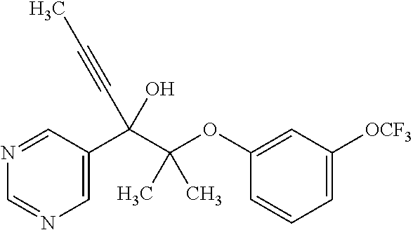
C1=C(C(C(OC2=CC([OCF3])=CC=C2)(C)C)(C#CC)O)C=NC=N1
